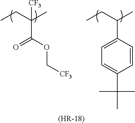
CCC(C)([CF3])C(OC[CF3])=O.CCC(C)C1=CC=C(C(C)(C)C)C=C1.[(HR-18)]
